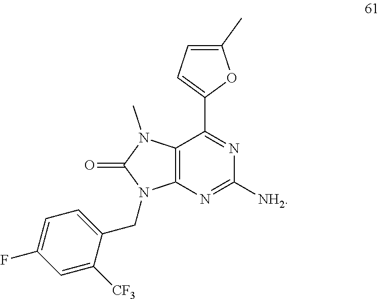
C12=C(N=C([NH2])N=C1C1=CC=C(C)O1)N(CC1=CC=C(F)C=C1[CF3])C(=O)N2C
